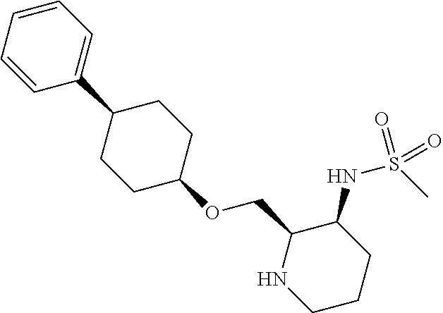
C1=CC=CC(C2CCC(OCC3NCCCC3NS(C)(=O)=O)CC2)=C1
